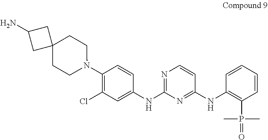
C1=CC(NC2=NC(NC3=CC(Cl)=C(N4CCC5(CC4)CC(N)C5)C=C3)=NC=C2)=C(P(C)(C)=O)C=C1
